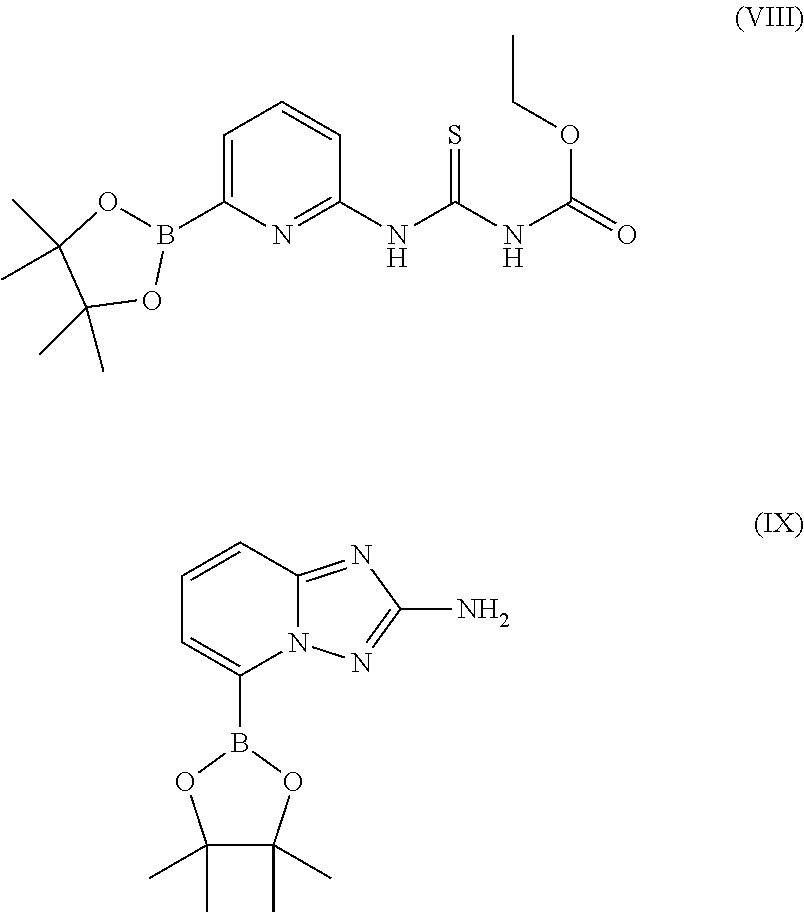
C1=C(B2OC(C)(C)C(C)(C)O2)N=C(NC(NC(OCC)=O)=S)C=C1.C1=CC2=NC(N)=NN2C(B2OC(C)(C)C(C)(C)O2)=C1
